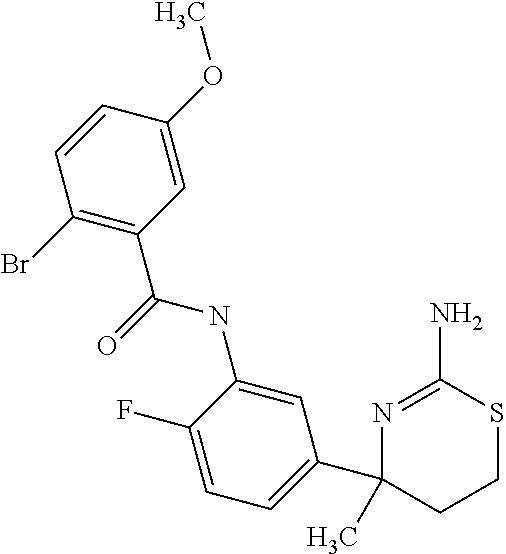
C(=O)(NC1=CC(C2(C)CCSC(N)=N2)=CC=C1F)C1=C(Br)C=CC(OC)=C1
